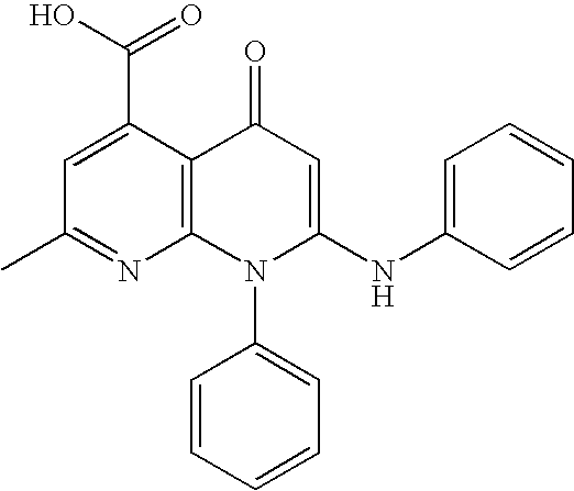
C1(C)=NC2=C(C(C(O)=O)=C1)C(=O)C=C(NC1=CC=CC=C1)N2C1=CC=CC=C1
